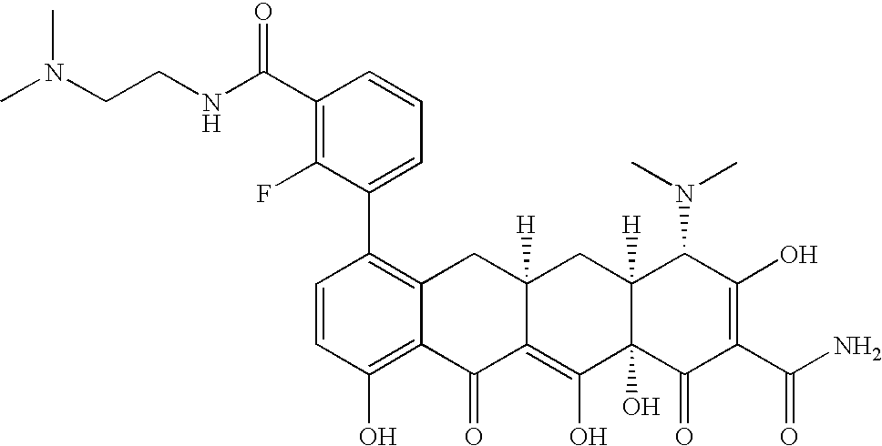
C1=CC(O)=C2C(=C1C1=CC=CC(C(NCCN(C)C)=O)=C1F)CC1([H])C(=C(O)C3(O)C([H])(C1)C(N(C)C)C(O)=C(C(N)=O)C3=O)C2=O
